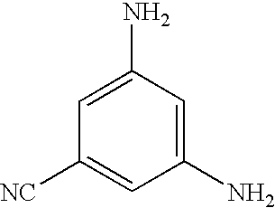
C1(N)=CC(N)=CC([NC])=C1
